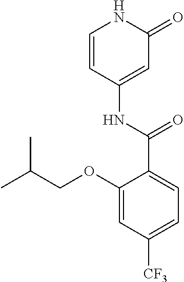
C1=CC(NC(=O)C2=CC=C([CF3])C=C2OCC(C)C)=CC(=O)N1
